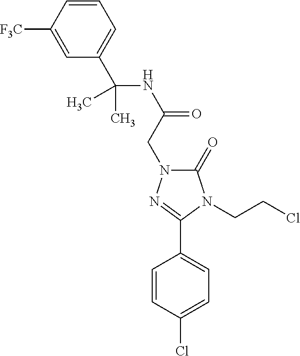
C1(C(NC(=O)CN2C(=O)N(CCCl)C(C3=CC=C(Cl)C=C3)=N2)(C)C)=CC=CC([F3C])=C1
